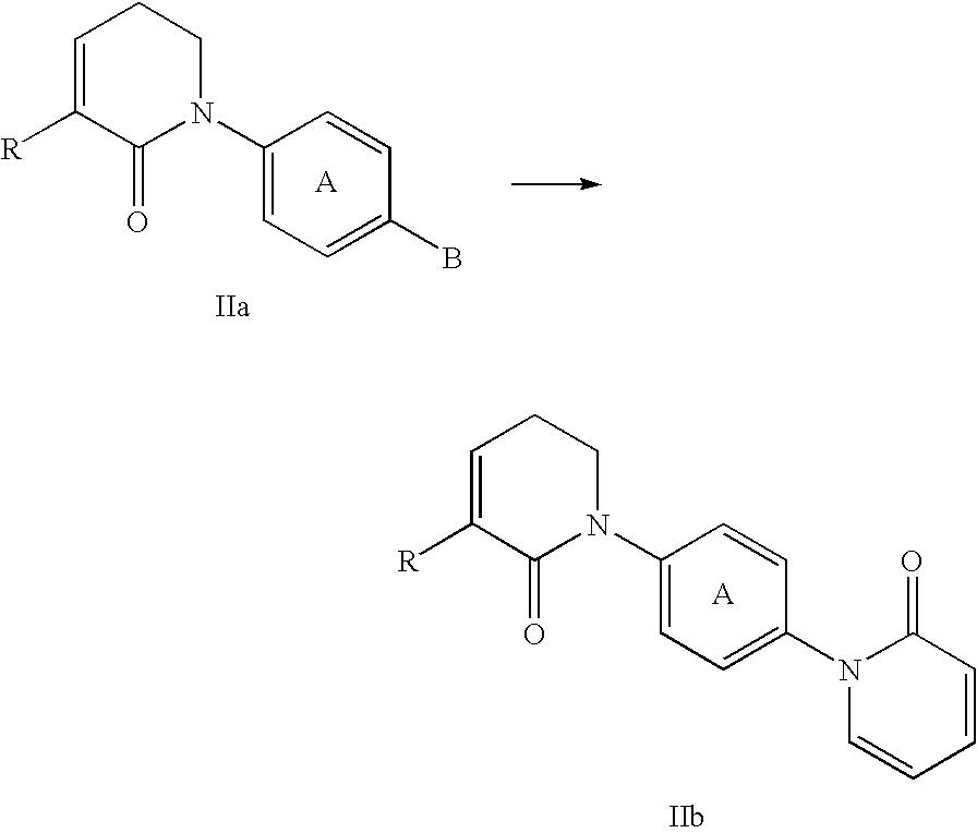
[A].[R]C1=CCCN(C2=CC=C(B)C=C2)C1=O.[A].[R]C1=CCCN(C2=CC=C(N3C=CC=CC3=O)C=C2)C1=O
